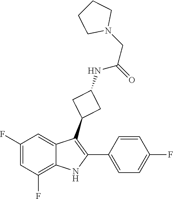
C1(F)=CC(F)=C2C(=C1)C(C1CC(NC(CN3CCCC3)=O)C1)=C(C1=CC=C(F)C=C1)N2
